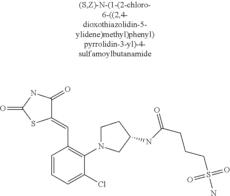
C1(=CC2=C(N3CCC(NC(CCCS(N)(=O)=O)=O)C3)C(Cl)=CC=C2)C(=O)NC(=O)S1
